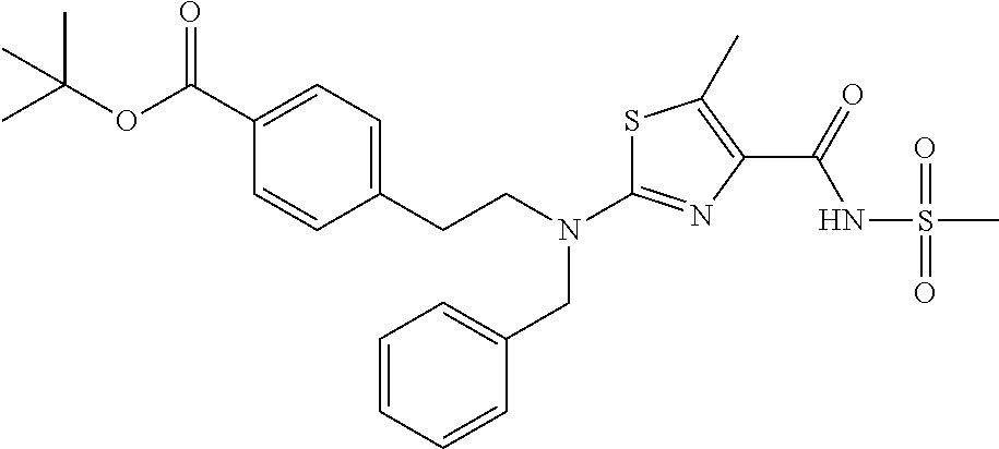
C1(C(OC(C)(C)C)=O)=CC=C(CCN(CC2=CC=CC=C2)C2=NC(C(=O)NS(C)(=O)=O)=C(C)S2)C=C1
